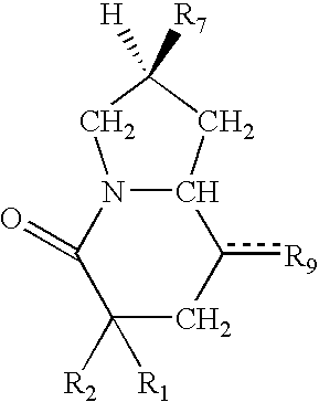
C1([R2])([R1])C(=O)N2C(c([R9])C1)CC([R7])([H])C2
